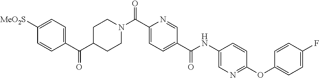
C1=CC(C(C2CCN(C(C3=CC=C(C(NC4=CN=C(OC5=CC=C(F)C=C5)C=C4)=O)C=N3)=O)CC2)=O)=CC=C1[MeO2S]
